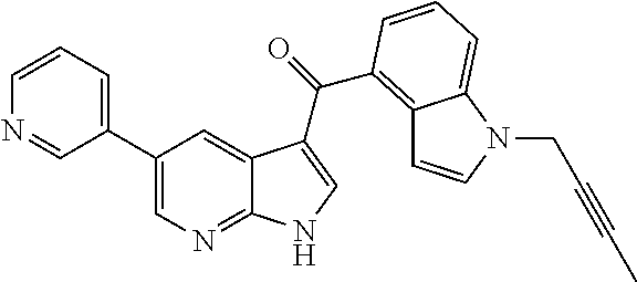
C1(C2=CC=CN=C2)=CN=C2C(=C1)C(C(=O)C1=C3C=CN(CC#CC)C3=CC=C1)=CN2
